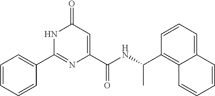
C1=CC=CC(C2=NC(C(=O)NC(C3=C4C(=CC=C3)C=CC=C4)C)=CC(=O)N2)=C1
